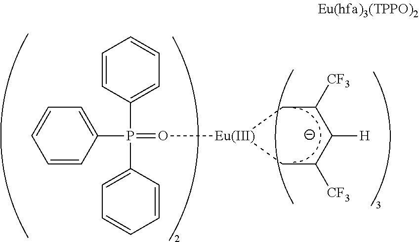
C1(P(C2=CC=CC=C2)(C2=CC=CC=C2)=O[Eu]2CC([CF3])C([H])C([CF3])C2)=CC=CC=C1
